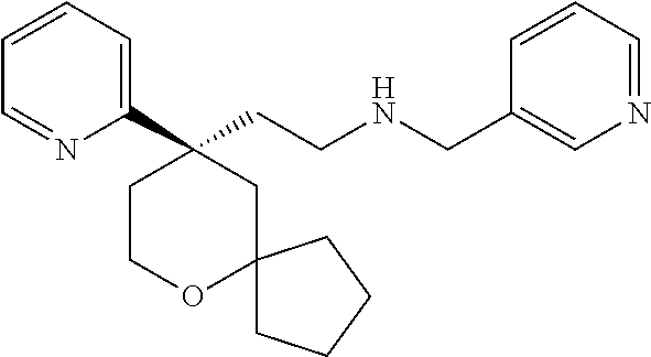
C1(C2(CCNCC3=CN=CC=C3)CCOC3(C2)CCCC3)=CC=CC=N1
